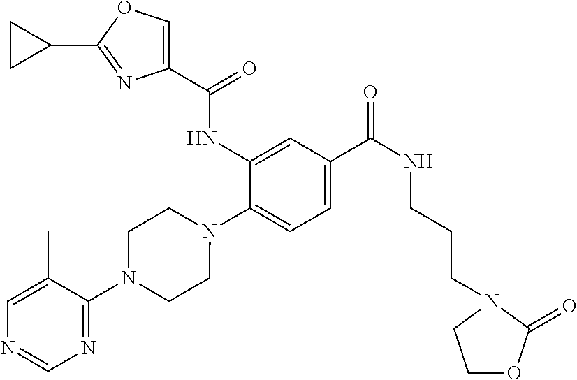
C1(NC(=O)C2=COC(C3CC3)=N2)=CC(C(=O)NCCCN2C(=O)OCC2)=CC=C1N1CCN(C2=NC=NC=C2C)CC1
